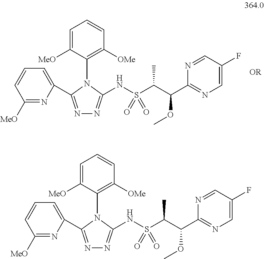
C1([MeO])=NC(C2=NN=C(NS(C(C(C3=NC=C(F)C=N3)OC)C)(=O)=O)N2C2=C([OMe])C=CC=C2[MeO])=CC=C1.C1([MeO])=NC(C2=NN=C(NS(C(C(C3=NC=C(F)C=N3)OC)C)(=O)=O)N2C2=C([OMe])C=CC=C2[MeO])=CC=C1
